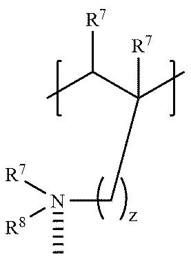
CC(C(C)(CCN([R7])([R8])C)[R7])[R7]
